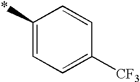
C1(*)=CC=C([CF3])C=C1
